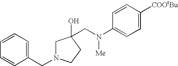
C1=C([COOtBu])C=CC(N(CC2(O)CN(CC3=CC=CC=C3)CC2)[Me])=C1
